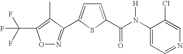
O1N=C(C2=CC=C(C(N(C3=CC=NC=C3Cl)[H])=O)S2)C(C)=C1C(F)(F)F
